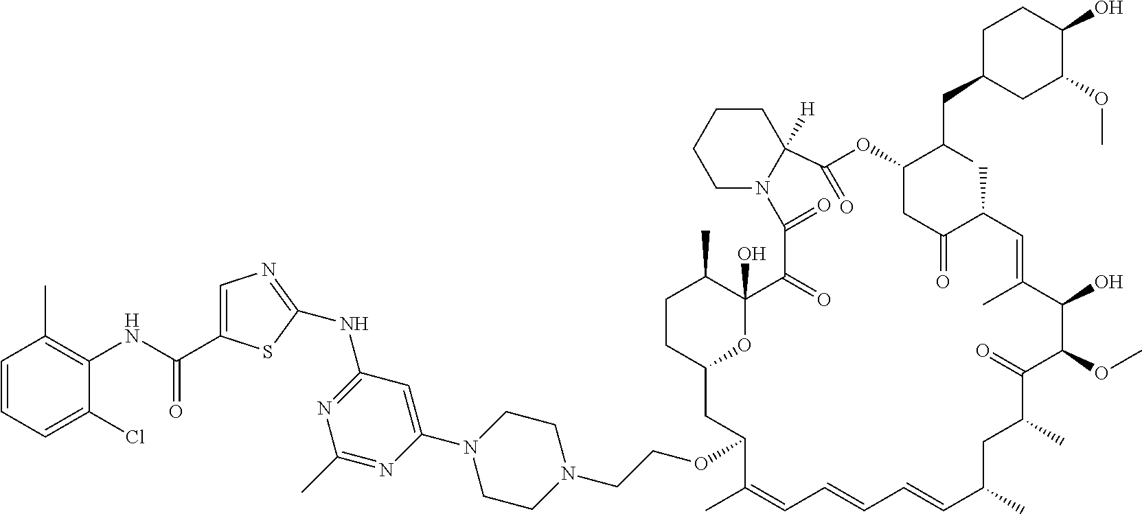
CC1C2(O)C(=O)C(=O)N3CCCCC3([H])C(=O)OC(C(CC3CC(OC)C(O)CC3)C)CC(=O)C(C)C=C(C)C(O)C(OC)C(=O)C(C)CC(C)C=CC=CC=C(C)C(OCCN3CCN(C4=CC(NC5=NC=C(C(=O)NC6=C(C)C=CC=C6Cl)S5)=NC(C)=N4)CC3)CC(O2)CC1
